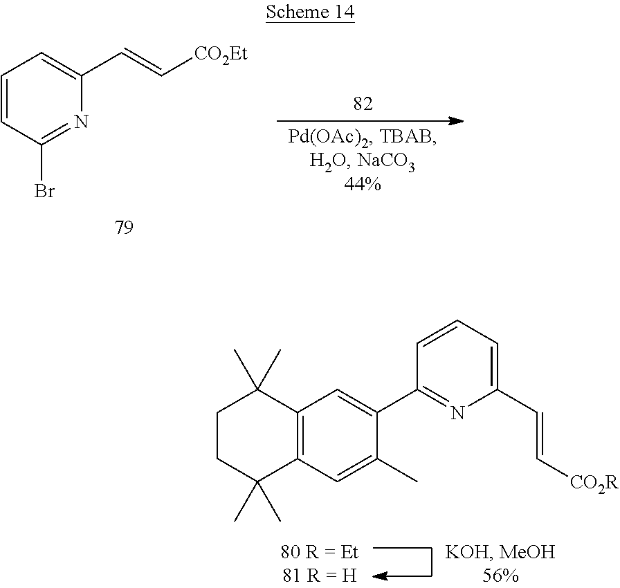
C1=CC(Br)=NC(C=C[CO2Et])=C1.C1=CC(C2=CC3=C(C=C2C)C(C)(C)CCC3(C)C)=NC(C=C[CO2R])=C1
